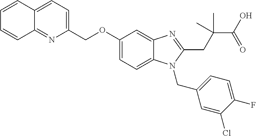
C1=CC2=CC=C(COC3=CC=C4C(=C3)N=C(CC(C(O)=O)(C)C)N4CC3=CC=C(F)C(Cl)=C3)N=C2C=C1
